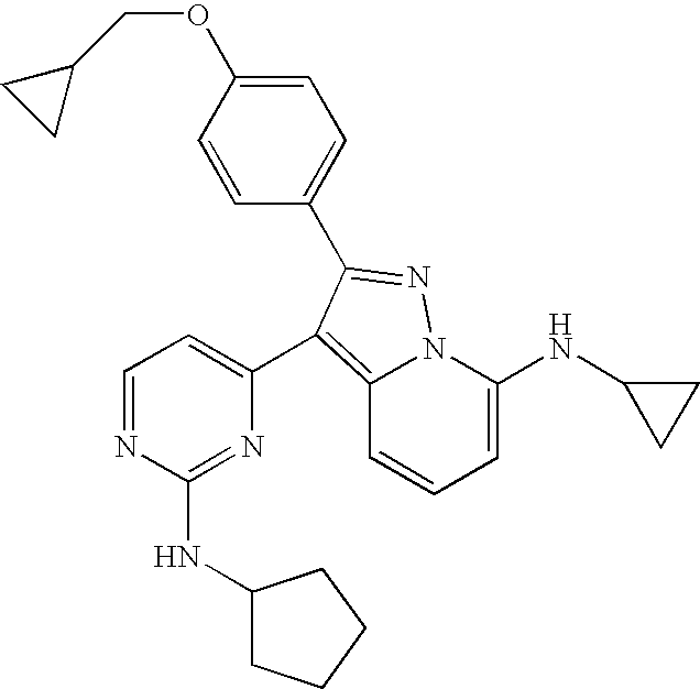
C1=C(NC2CC2)N2C(=C(C3=CC=NC(NC4CCCC4)=N3)C(C3=CC=C(OCC4CC4)C=C3)=N2)C=C1
